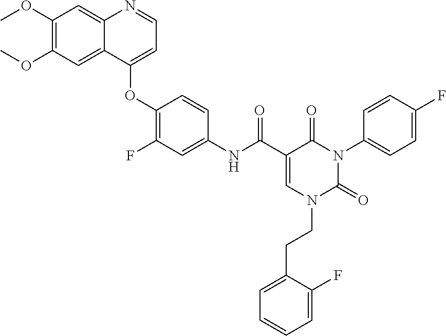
C1(OC)=C(OC)C=C2C(=C1)N=CC=C2OC1=C(F)C=C(NC(C2=CN(CCC3=CC=CC=C3F)C(=O)N(C3=CC=C(F)C=C3)C2=O)=O)C=C1
